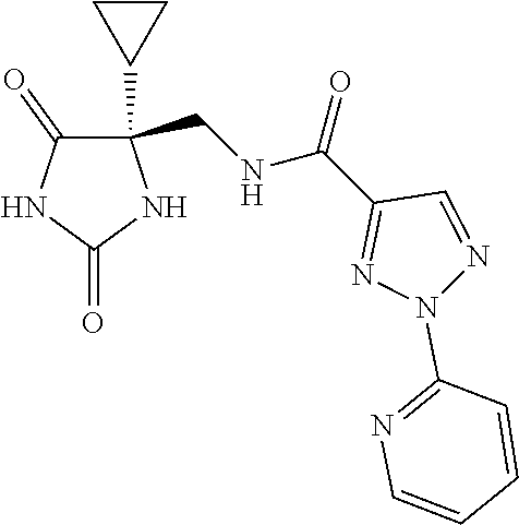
C1(CNC(C2=NN(C3=NC=CC=C3)N=C2)=O)(C2CC2)C(=O)NC(=O)N1
